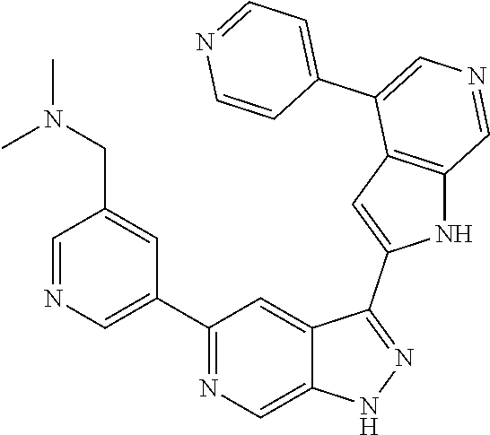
C1(C2=CN=CC(CN(C)C)=C2)=NC=C2C(=C1)C(C1=CC3=C(N1)C=NC=C3C1=CC=NC=C1)=NN2
